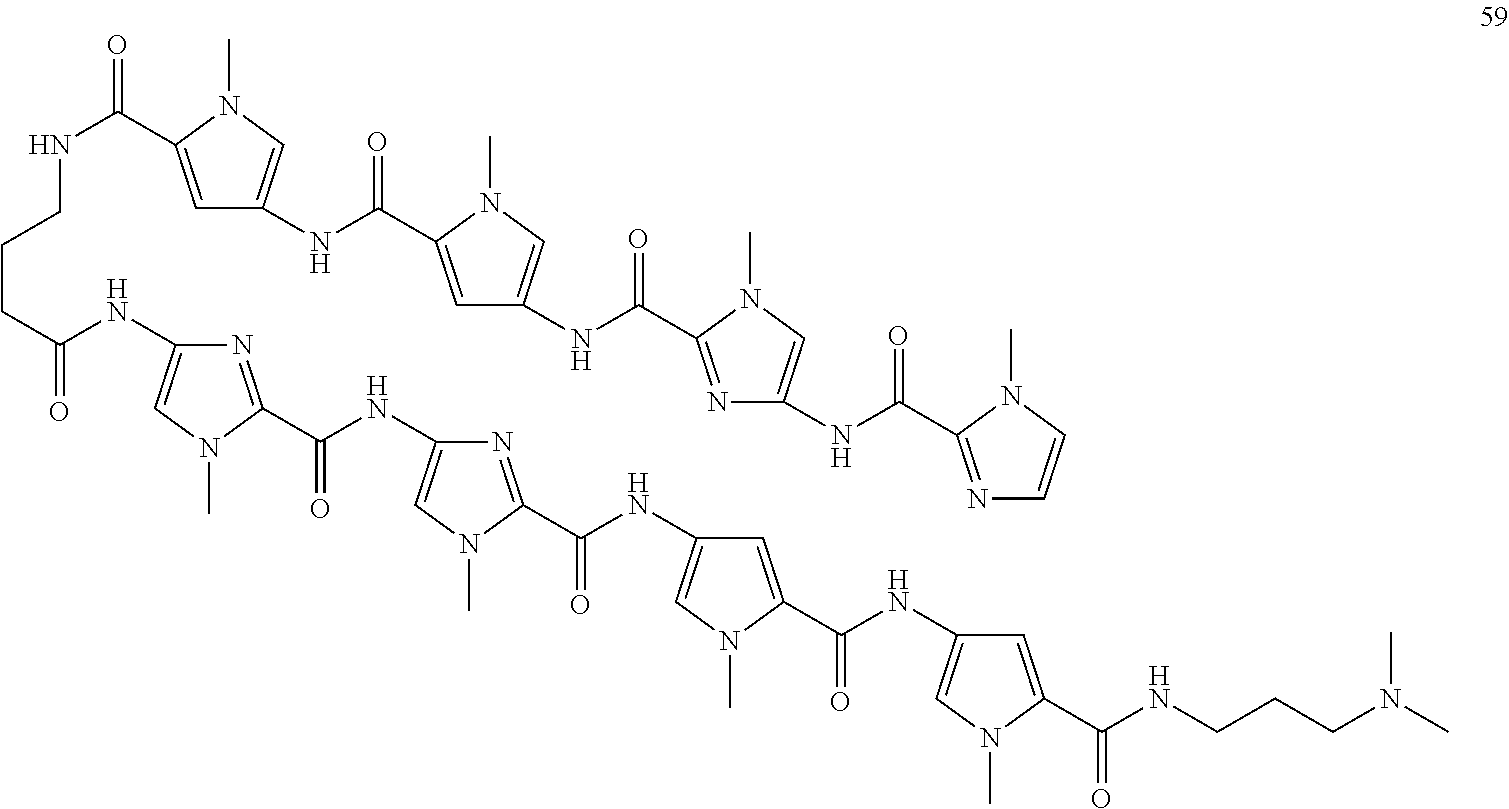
N(C(=O)C1=CC(NC(=O)C2=CC(NC(=O)C3=NC(NC(=O)C4=NC=CN4C)=CN3C)=CN2C)=CN1C)CCCC(=O)NC1=CN(C)C(C(NC2=CN(C)C(C(NC3=CN(C)C(C(NC4=CN(C)C(C(NCCCN(C)C)=O)=C4)=O)=C3)=O)=N2)=O)=N1
